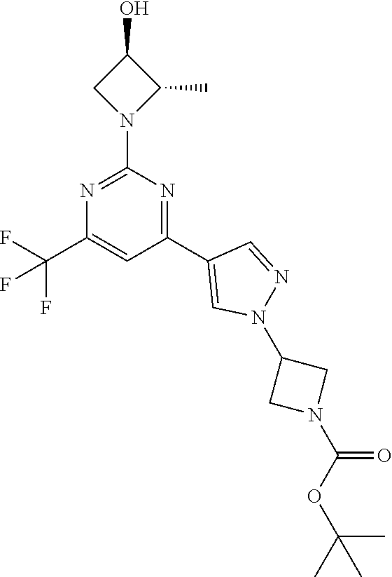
N1=C(N2C(C)C(O)C2)N=C(C2=CN(C3CN(C(=O)OC(C)(C)C)C3)N=C2)C=C1C(F)(F)F
